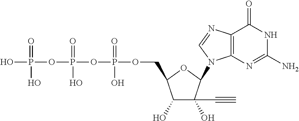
OP(=O)(OP(=O)(O)OP(=O)(O)OCC1C(O)C(O)(C#C)C(N2C3=C(N=C2)C(=O)NC(N)=N3)O1)O
